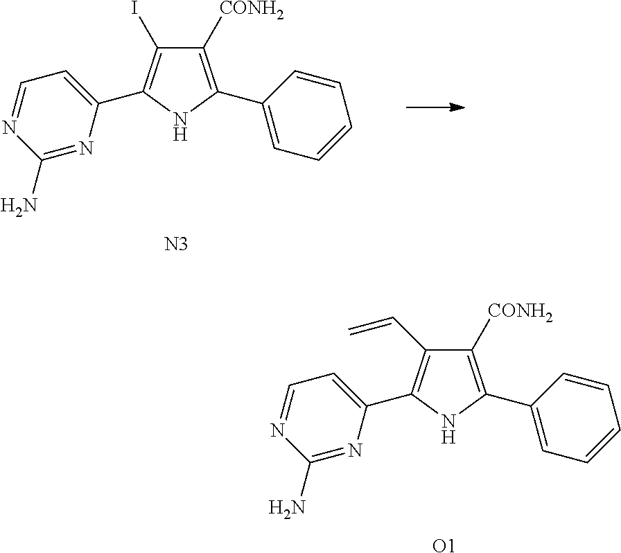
C1(C2=C(I)C([CONH2])=C(C3=CC=CC=C3)N2)=CC=NC(N)=N1.[N3].C1(C2=C(C=C)C([CONH2])=C(C3=CC=CC=C3)N2)=CC=NC(N)=N1.[O1]
